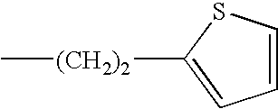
C1=CSC([(CH2)2]C)=C1
